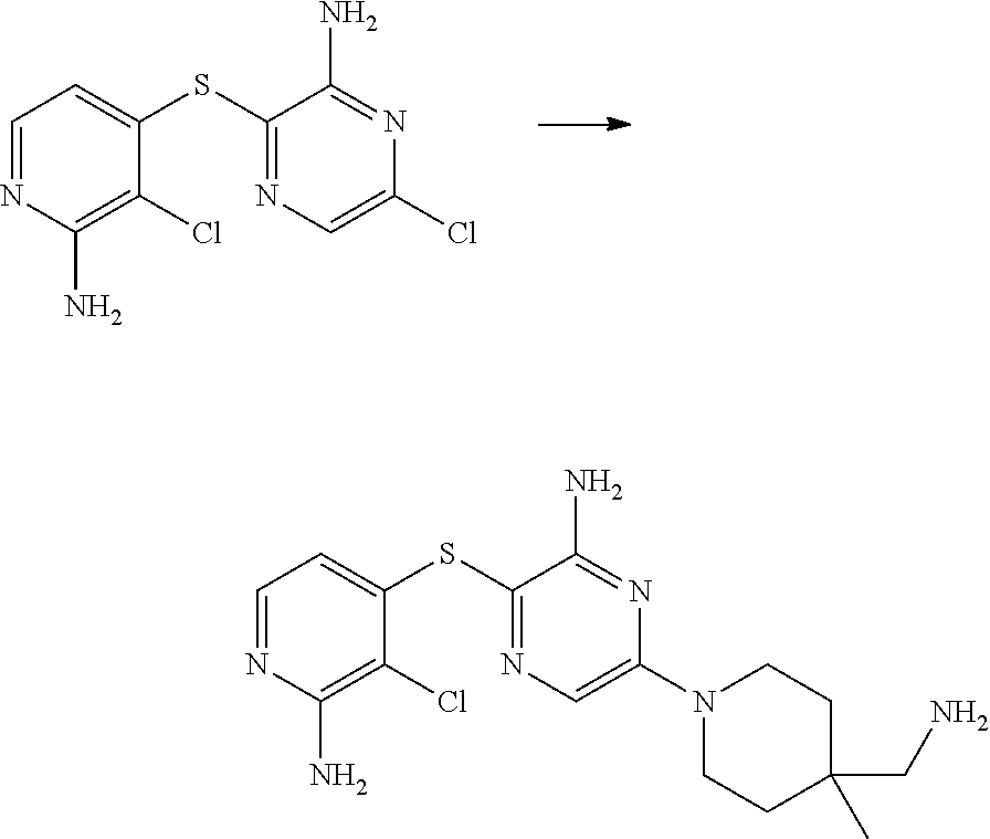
C1=NC(N)=C(Cl)C(SC2=NC=C(Cl)N=C2N)=C1.C1=NC(N)=C(Cl)C(SC2=NC=C(N3CCC(CN)(C)CC3)N=C2N)=C1
